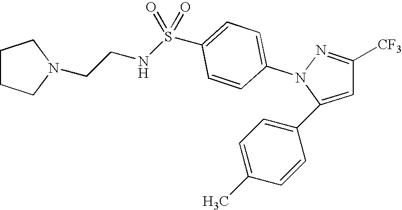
C1(C2=CC=C(C)C=C2)=CC([CF3])=NN1C1=CC=C(S(NCCN2CCCC2)(=O)=O)C=C1
